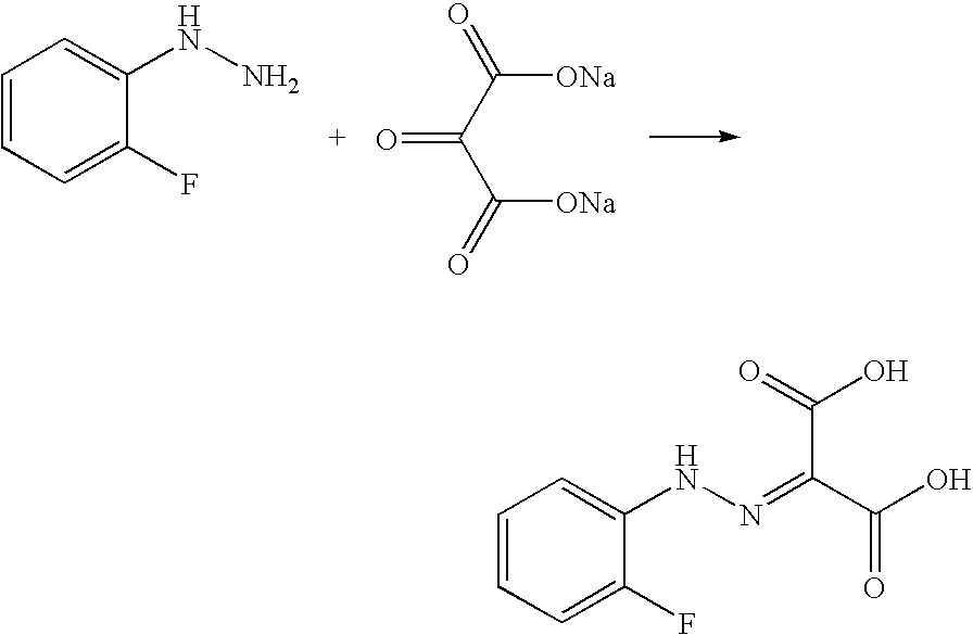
C1=CC=C(F)C(NN)=C1.[ONa]C(=O)C(C(=O)[ONa])=O.C1=CC=C(F)C(NN=C(C(O)=O)C(=O)O)=C1
